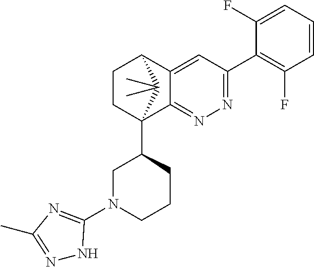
C1(F)=CC=CC(F)=C1C1=NN=C2C(=C1)C1CCC2(C2CN(C3=NC(C)=NN3)CCC2)C1(C)C
